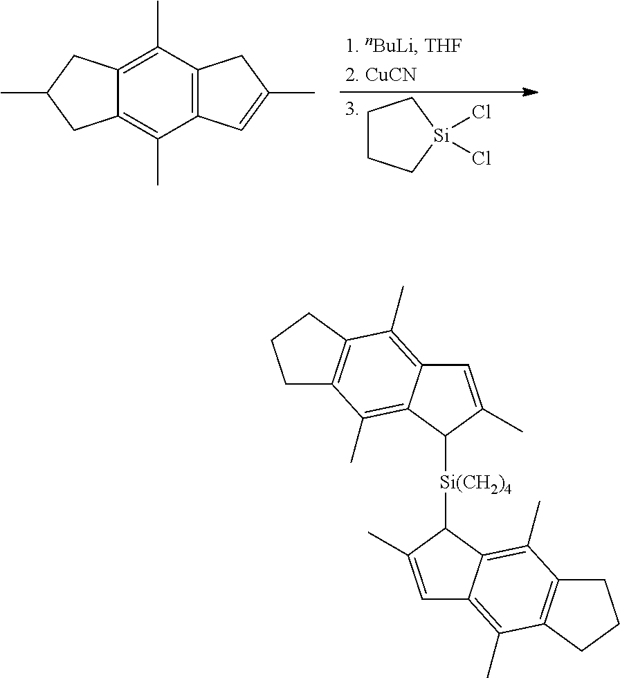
C12=C(C(C)=C3C(=C1C)CC(C)C3)CC(C)=C2.Cl[Si]1(Cl)CCCC1.C1=C(C)C([Si(CH2)4]C2C3=C(C)C4=C(C(C)=C3C=C2C)CCC4)C2=C(C)C3=C(C(C)=C12)CCC3
